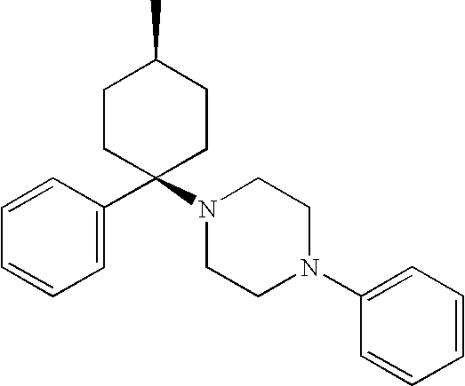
C1=C(C2(N3CCN(C4=CC=CC=C4)CC3)CCC(C)CC2)C=CC=C1
